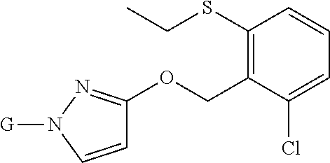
C1(SCC)=C(COC2=NN([G])C=C2)C(Cl)=CC=C1
